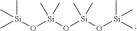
O([Si](O[Si](C)(C)C)(C)C)[Si](O[Si](C)(C)C)(C)C
